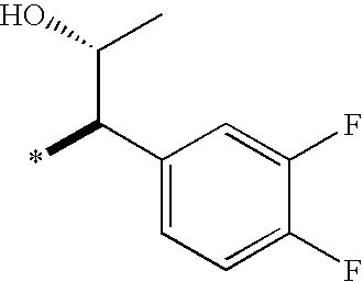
C1(C(*)C(C)O)=CC=C(F)C(F)=C1
